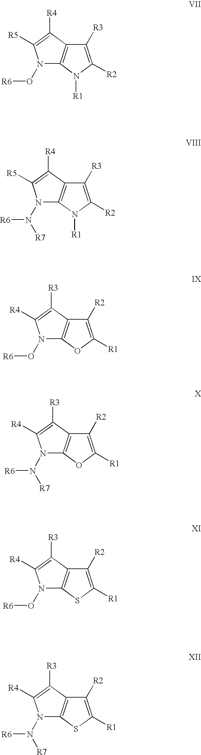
N1(O[R6])C2=C(C([R4])=C1[R5])C([R3])=C([R2])N2[R1].N1(N([R6])[R7])C2=C(C([R4])=C1[R5])C([R3])=C([R2])N2[R1].N1(O[R6])C2=C(C([R3])=C1[R4])C([R2])=C([R1])O2.N1(N([R6])[R7])C2=C(C([R3])=C1[R4])C([R2])=C([R1])O2.N1(O[R6])C2=C(C([R3])=C1[R4])C([R2])=C([R1])S2.N1(N([R6])[R7])C2=C(C([R3])=C1[R4])C([R2])=C([R1])S2
